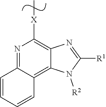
N1=C2C(=C3C(=C1[X]C)N=C([R1])N3[R2])C=CC=C2
